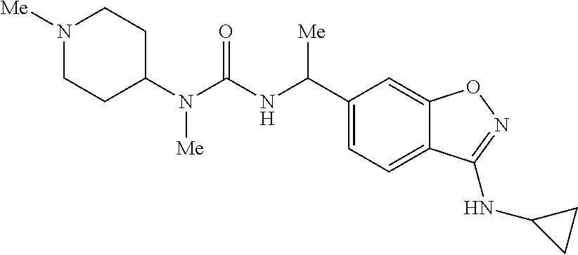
C1(N(C(NC([Me])C2=CC=C3C(=C2)ON=C3NC2CC2)=O)[Me])CCN([Me])CC1
